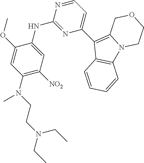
N1=CC=C(C2=C3N(C4=C2C=CC=C4)CCOC3)N=C1NC1=CC([NO2])=C(N(C)CCN(CC)CC)C=C1OC
